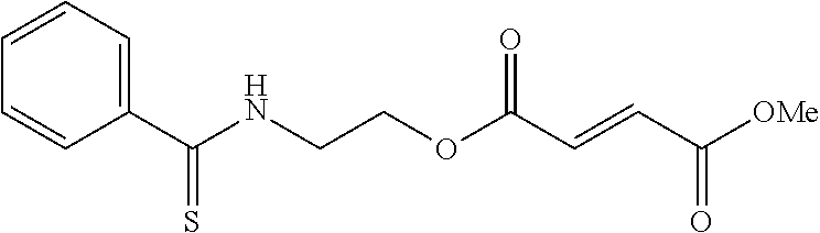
[OMe]C(C=CC(OCCNC(C1=CC=CC=C1)=S)=O)=O
